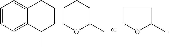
C1=CC=C2C(=C1)CCCC2C.C1CCCC(C)O1.C1OC(C)CC1
